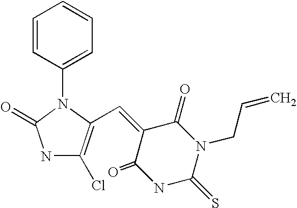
C1=CC(N2C(=O)NC(Cl)=C2C=C2C(=O)NC(=S)N(CC=C)C2=O)=CC=C1
